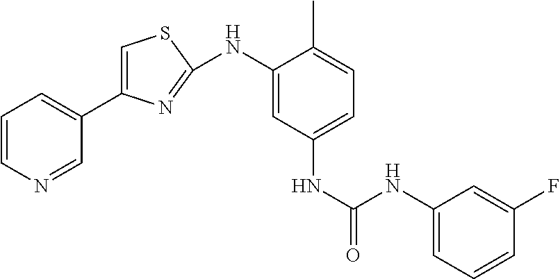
C1(C2=CSC(NC3=CC(NC(=O)NC4=CC=CC(F)=C4)=CC=C3C)=N2)=CC=CN=C1
